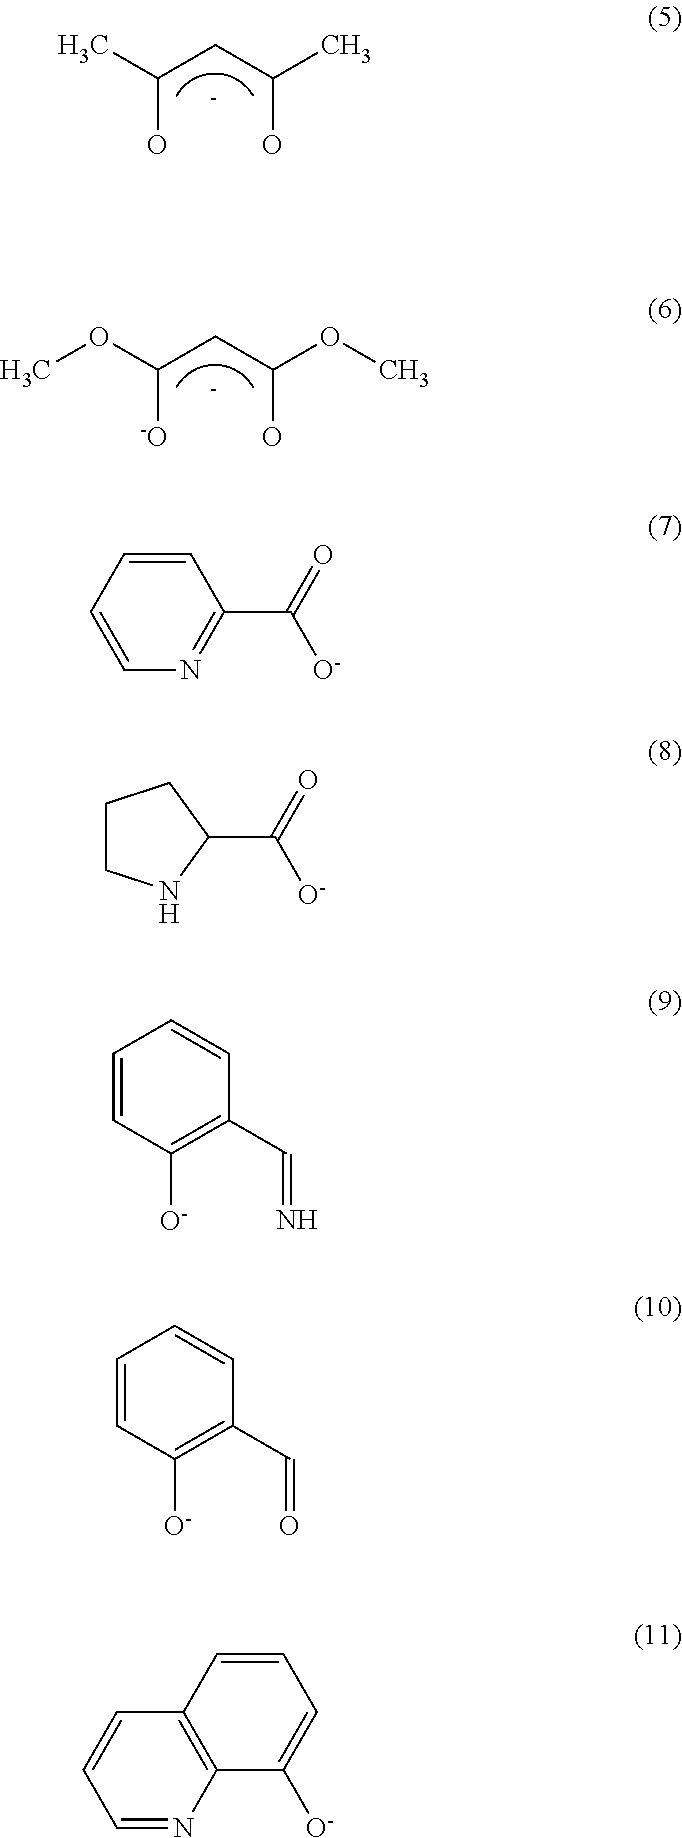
C(CC(C)O)(C)O.C(CC(OC)O)(OC)[-O].C1=CC=CN=C1C(=O)[O-].C1(C(=O)[O-])CCCN1.C1=CC([O-])=C(C=N)C=C1.C1=CC([O-])=C(C=O)C=C1.C1=NC2=C(C=C1)C=CC=C2[O-]
